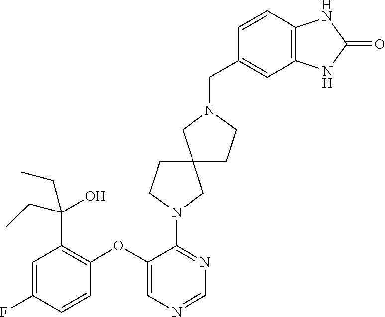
C1(OC2=CN=CN=C2N2CC3(CC2)CCN(CC2=CC4=C(C=C2)NC(=O)N4)C3)=C(C(CC)(O)CC)C=C(F)C=C1
